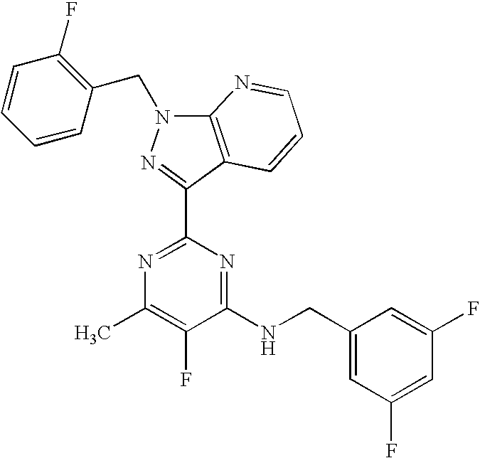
N1=C(C2=NN(CC3=C(F)C=CC=C3)C3=C2C=CC=N3)N=C(NCC2=CC(F)=CC(F)=C2)C(F)=C1C
